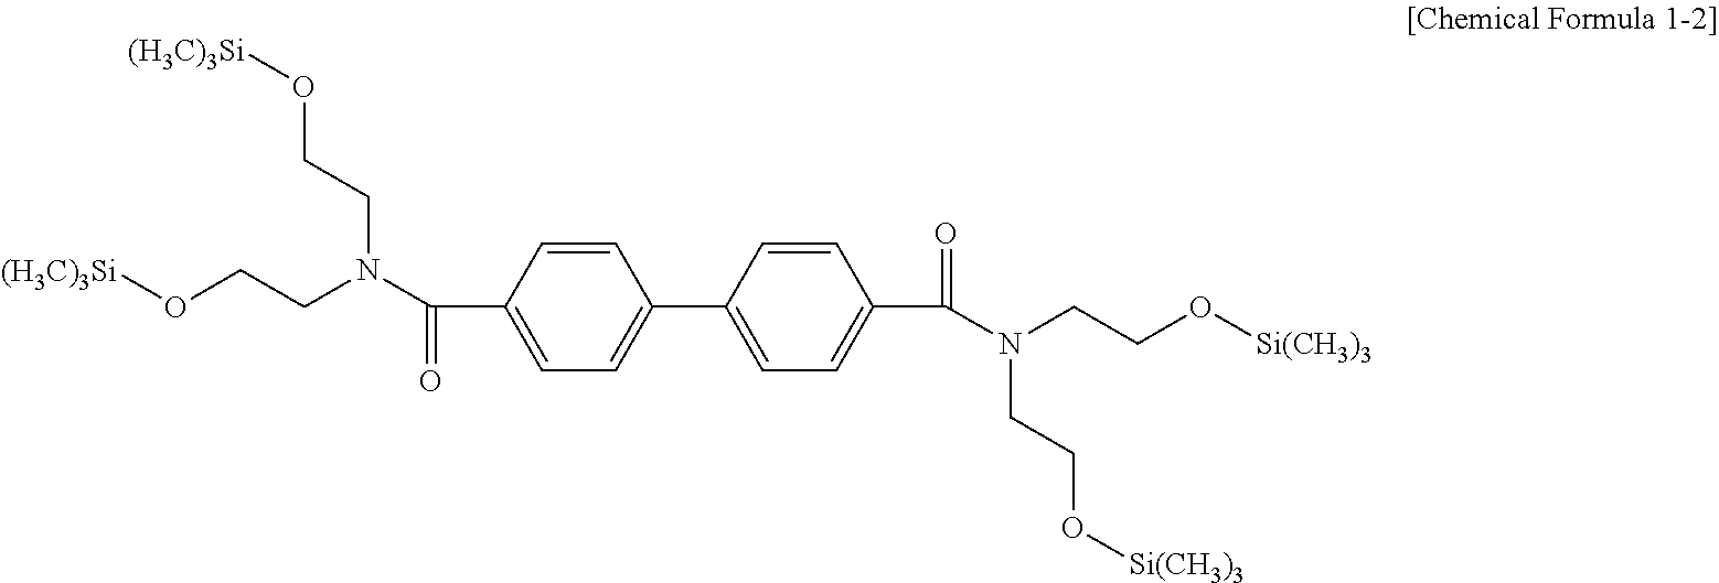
C1=CC(C(=O)N(CCO[(H3C)3Si])CCO[(H3C)3Si])=CC=C1C1=CC=C(C(=O)N(CCO[Si(CH3)3])CCO[Si(CH3)3])C=C1
